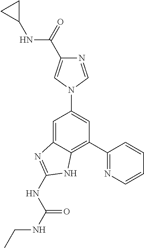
C1=C2C(=C(C3=NC=CC=C3)C=C1N1C=C(C(=O)NC3CC3)N=C1)NC(NC(NCC)=O)=N2
